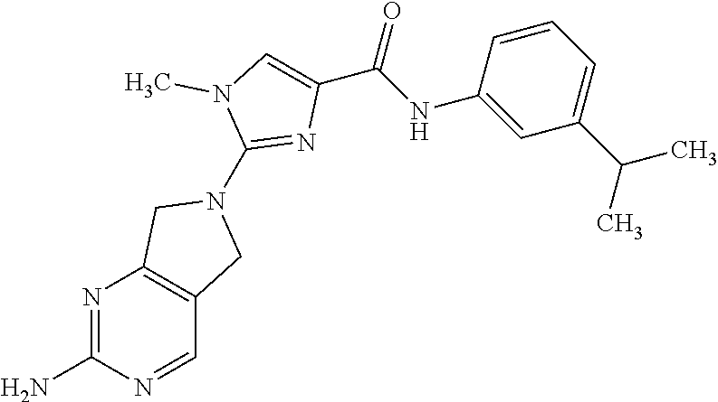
N1=C(N)N=CC2=C1CN(C1=NC(C(NC3=CC(C(C)C)=CC=C3)=O)=CN1C)C2
